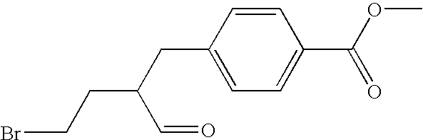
BrCCC(C=O)CC1=CC=C(C(=O)OC)C=C1
